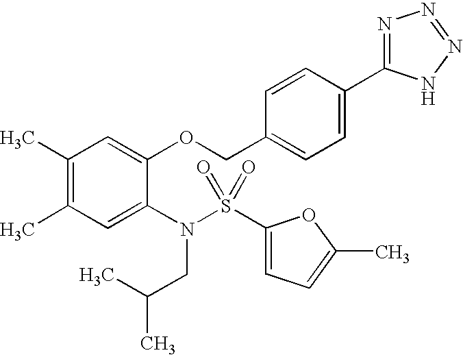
C1(C)=C(C)C=C(N(S(C2=CC=C(C)O2)(=O)=O)CC(C)C)C(OCC2=CC=C(C3=NN=NN3)C=C2)=C1
